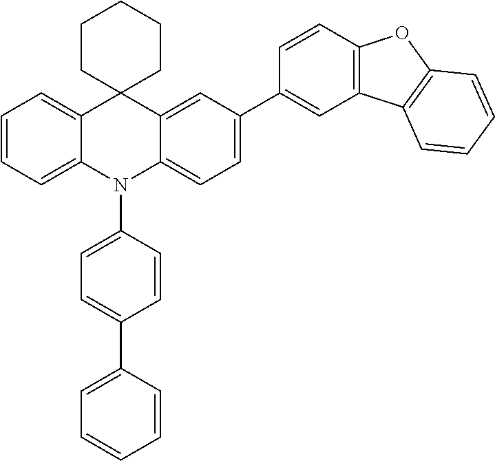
C12=CC=CC=C1N(C1=CC=C(C3=CC=CC=C3)C=C1)C1=CC=C(C3=CC4=C(C=C3)OC3=C4C=CC=C3)C=C1C21CCCCC1
